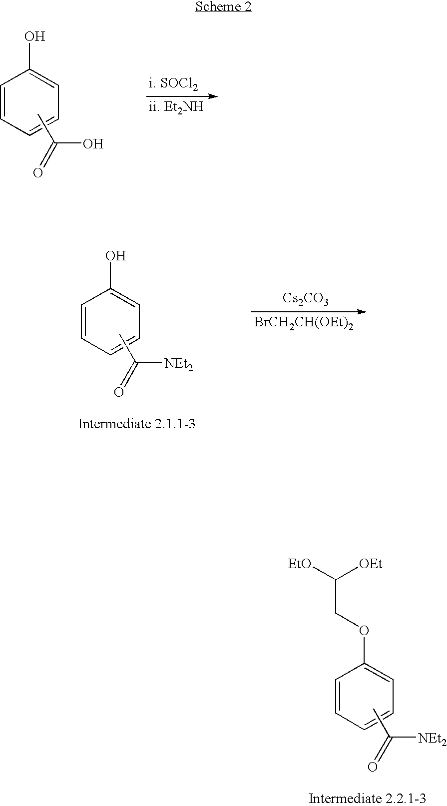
C1=CC=CC=C1O.CC(=O)O.C1=CC=CC=C1O.CC(=O)[NEt2].[Cs2CO3].[BrCH2CH(OEt)2].C1=CC=CC=C1OCC([EtO])[OEt].CC(=O)[NEt2]
